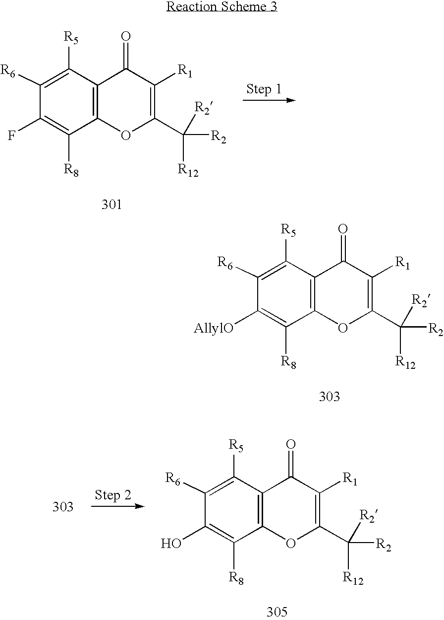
C12=C(C([R5])=C([R6])C(F)=C1[R8])C(=O)C([R1])=C(C([R2])([R12])[R2])O2.C12=C(C([R5])=C([R6])C([AllylO])=C1[R8])C(=O)C([R1])=C(C([R2])([R12])[R2])O2.C12=C(C([R5])=C([R6])C(O)=C1[R8])C(=O)C([R1])=C(C([R2])([R12])[R2])O2
